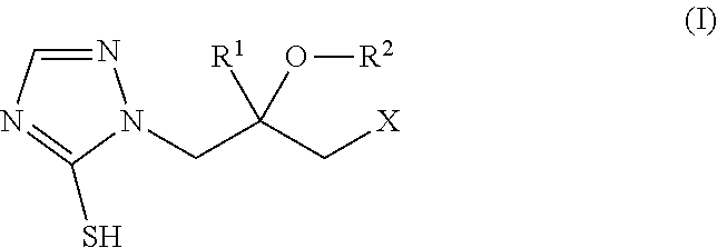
N1=CN=C(S)N1CC(C[X])(O[R2])[R1]
